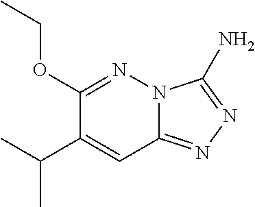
C1(OCC)=NN2C(=NN=C2N)C=C1C(C)C
